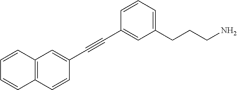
C1=CC(C#CC2=CC3=C(C=C2)C=CC=C3)=CC(CCCN)=C1
